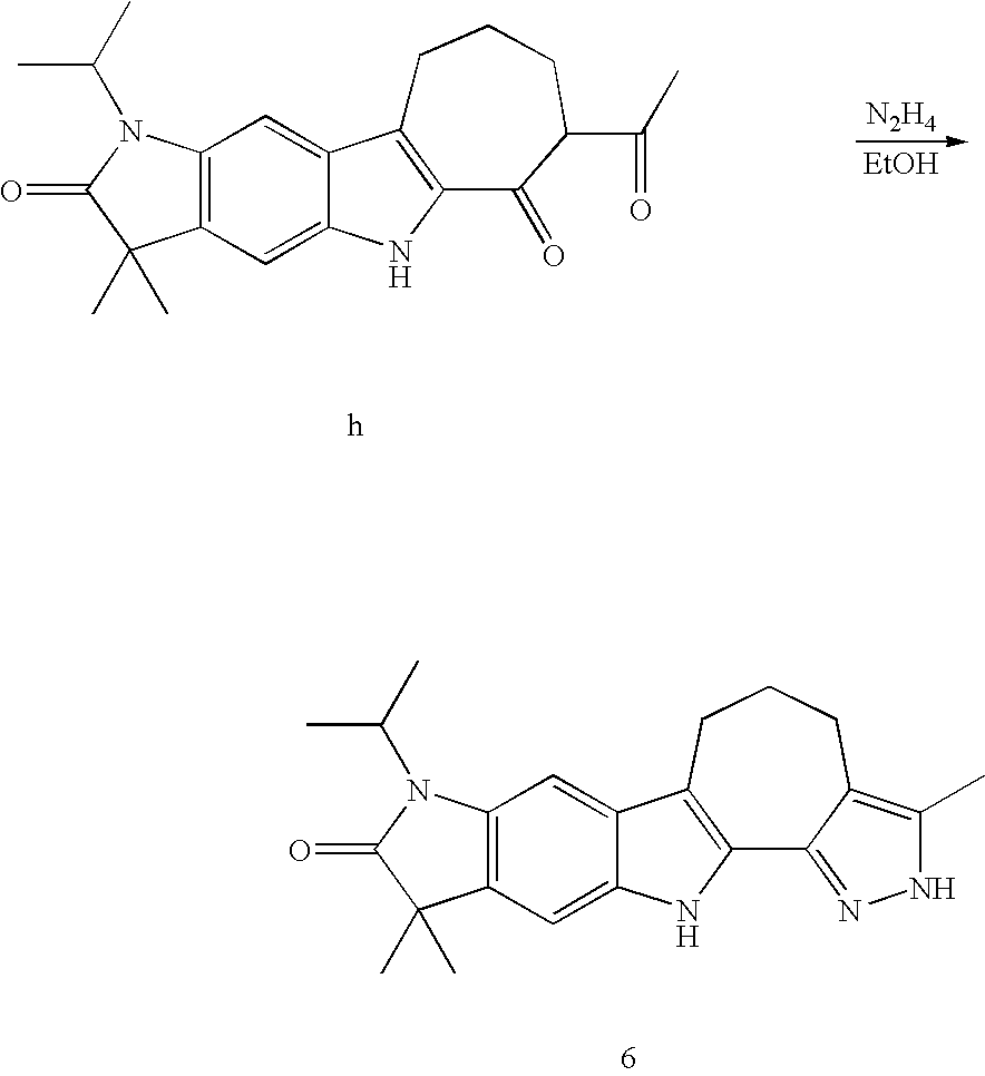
[N2H4].[EtOH].C12=CC3=C(C=C1NC1=C2CCCC(C(=O)C)C1=O)C(C)(C)C(=O)N3C(C)C.C12=CC3=C(C=C1NC1=C2CCCC2=C(C)NN=C12)C(C)(C)C(=O)N3C(C)C
